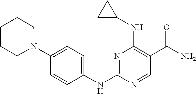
N1=C(NC2=CC=C(N3CCCCC3)C=C2)N=CC(C(N)=O)=C1NC1CC1
